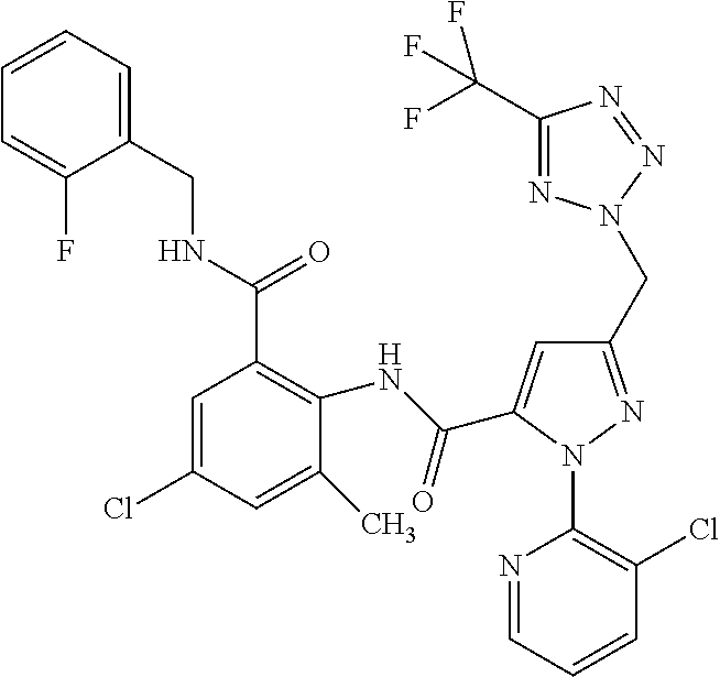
C1=CC=C(CNC(=O)C2=C(NC(=O)C3=CC(CN4N=C(C(F)(F)F)N=N4)=NN3C3=C(Cl)C=CC=N3)C(C)=CC(Cl)=C2)C(F)=C1
